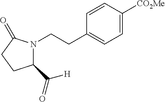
C1(C(=O)[H])N(CCC2=CC=C([CO2Me])C=C2)C(=O)CC1
